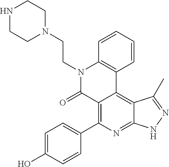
C1=C(O)C=CC(C2=C3C(=C4C(=N2)NN=C4C)C2=C(N(CCN4CCNCC4)C3=O)C=CC=C2)=C1
